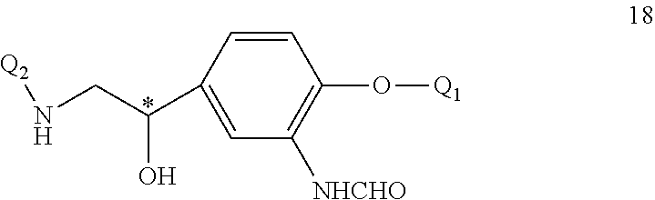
C1=CC(C(CN[Q2])O)=CC([NHCHO])=C1O[Q1]
